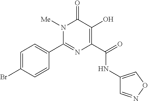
N1([Me])C(C2=CC=C(Br)C=C2)=NC(C(NC2=CON=C2)=O)=C(O)C1=O
